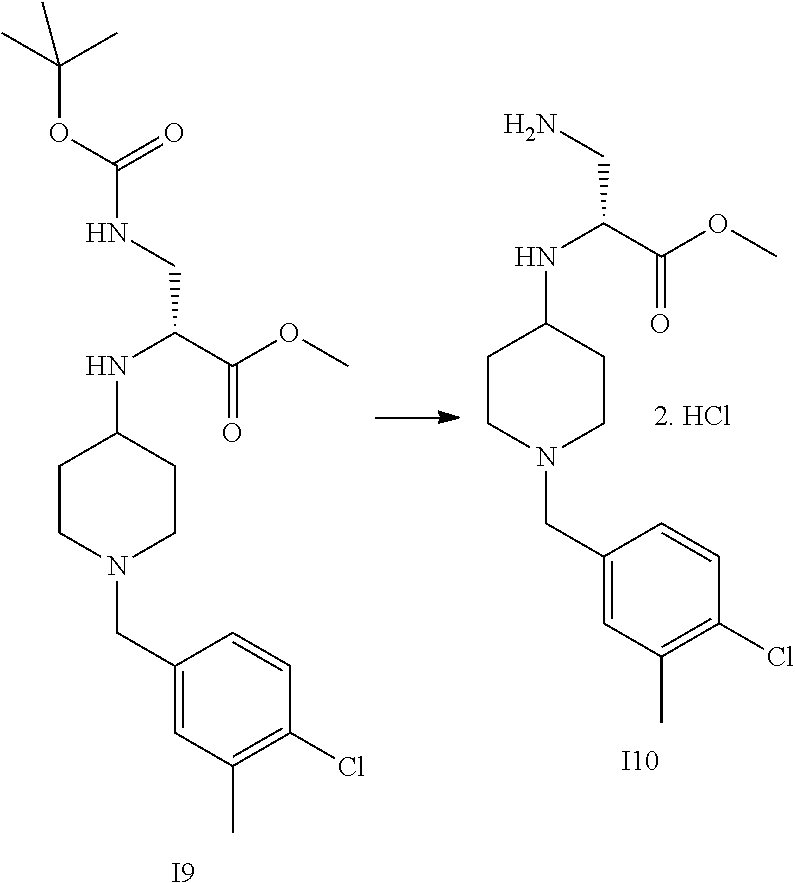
C(OC(=O)NCC(NC1CCN(CC2=CC(C)=C(Cl)C=C2)CC1)C(OC)=O)(C)(C)C.[I9].NCC(NC1CCN(CC2=CC(C)=C(Cl)C=C2)CC1)C(OC)=O.[I10]
